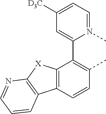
C12=C(C=CC(C)=C1C1=CC([D3C])=CC=N1C)C1=C([X]2)N=CC=C1
